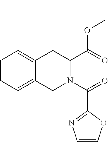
C1=CC=C2C(=C1)CC(C(OCC)=O)N(C(=O)C1=NC=CO1)C2
